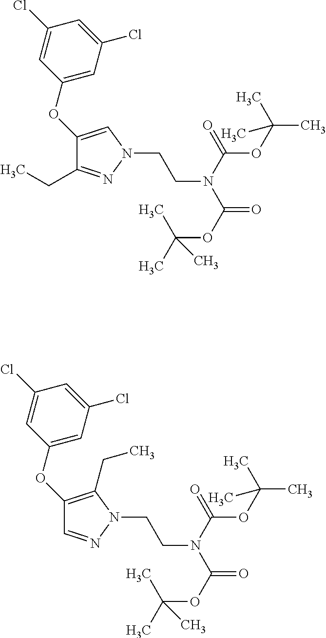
C1(OC2=CC(Cl)=CC(Cl)=C2)=CN(CCN(C(=O)OC(C)(C)C)C(=O)OC(C)(C)C)N=C1CC.C1(OC2=CC(Cl)=CC(Cl)=C2)=C(CC)N(CCN(C(=O)OC(C)(C)C)C(=O)OC(C)(C)C)N=C1
